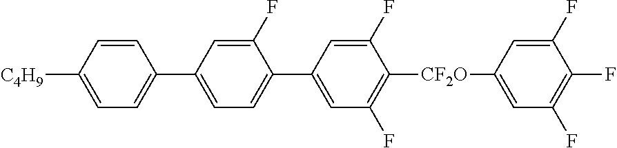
[C4H9]C1=CC=C(C2=CC=C(C3=CC(F)=C([CF2O]C4=CC(F)=C(F)C(F)=C4)C(F)=C3)C(F)=C2)C=C1
